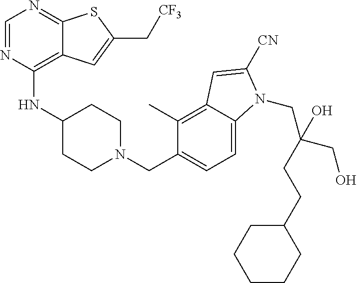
C1=NC(NC2CCN(CC3=CC=C4C(=C3C)C=C([CN])N4CC(CCC3CCCCC3)(CO)O)CC2)=C2C(=N1)SC(C[CF3])=C2
